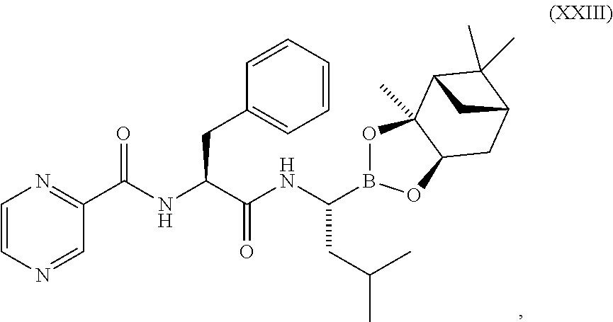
C1=CN=CC(C(NC(C(NC(B2OC3(C)C(O2)CC2C(C)(C)C3C2)CC(C)C)=O)CC2=CC=CC=C2)=O)=N1
